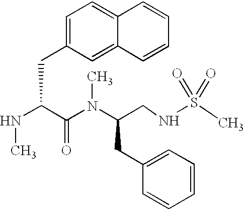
N(C(C(N(C(CNS(=O)(=O)C)CC1=CC=CC=C1)C)=O)CC1=CC=C2C(=C1)C=CC=C2)C
